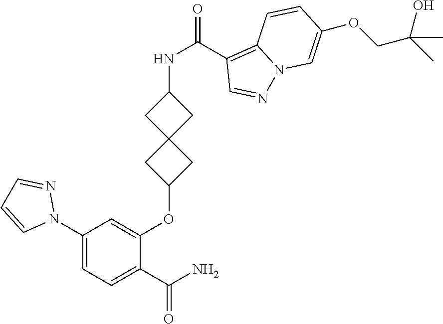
C1(N2N=CC=C2)=CC=C(C(N)=O)C(OC2CC3(C2)CC(NC(C2=C4N(N=C2)C=C(OCC(C)(O)C)C=C4)=O)C3)=C1
